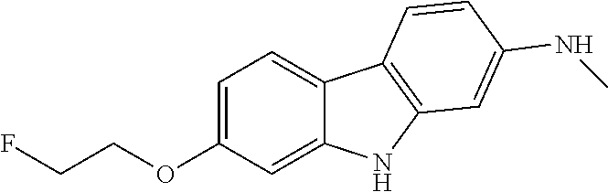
C1(OCCF)=CC=C2C(=C1)NC1=C2C=CC(NC)=C1
